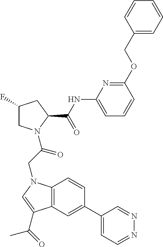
C12=C(C=C(C3=CC=NN=C3)C=C1)C(C(=O)C)=CN2CC(N1CC(F)CC1C(NC1=CC=CC(OCC2=CC=CC=C2)=N1)=O)=O
